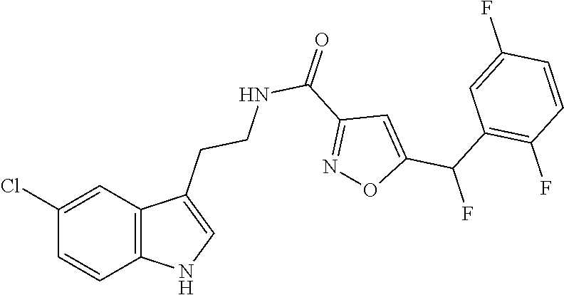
C12=C(C=C(Cl)C=C1)C(CCNC(C1=NOC(C(C3=C(F)C=CC(F)=C3)F)=C1)=O)=CN2
